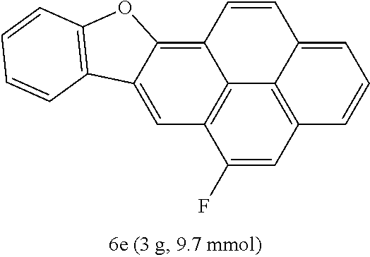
C1(F)=CC2=C3C4=C1C=C1C(=C4C=CC3=CC=C2)OC2=C1C=CC=C2
